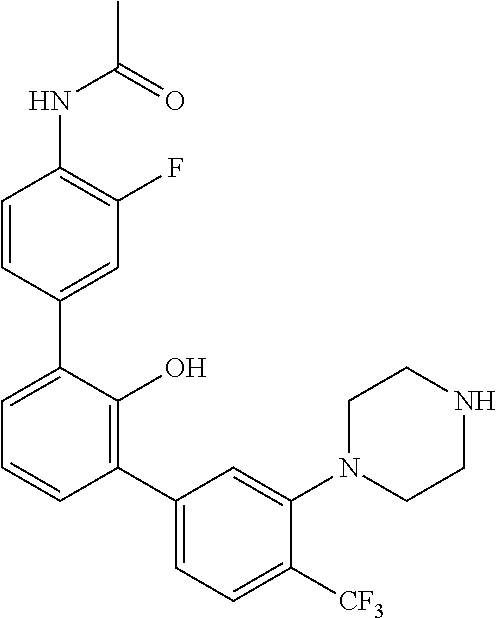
C1(NC(C)=O)=C(F)C=C(C2=CC=CC(C3=CC=C([CF3])C(N4CCNCC4)=C3)=C2O)C=C1
